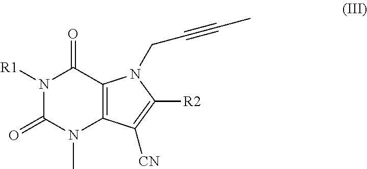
N1([R1])C(=O)N(C)C2=C(C1=O)N(CC#CC)C([R2])=C2[CN]
